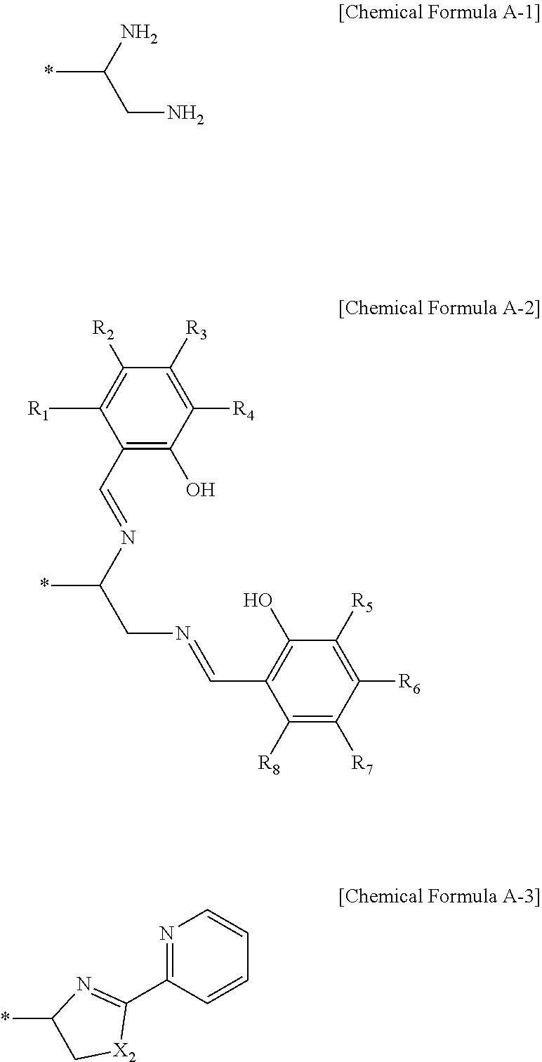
N1=C(C2=NC(*)C[X2]2)C=CC=C1.C1([R2])=C([R1])C(C=NC(CN=CC2=C(O)C([R5])=C([R6])C([R7])=C2[R8])*)=C(O)C([R4])=C1[R3].NC(CN)*
